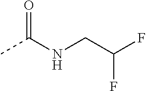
CC(NCC(F)F)=O
